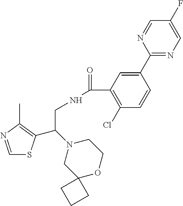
C1=NC(C)=C(C(N2CC3(OCC2)CCC3)CNC(=O)C2=C(Cl)C=CC(C3=NC=C(F)C=N3)=C2)S1
